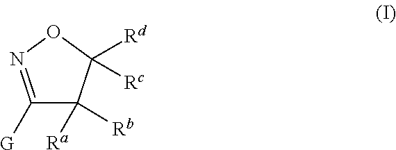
C1([G])=NOC([Rc])([Rd])C1([Ra])[Rb]
